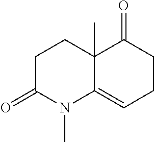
C1C(=O)N(C)C2=CCCC(=O)C2(C)C1
